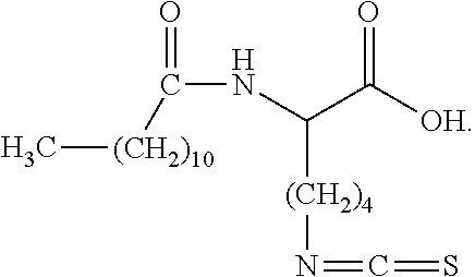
C[(CH2)10]C(=O)NC([(CH2)4]N=C=S)C(=O)[OH]
